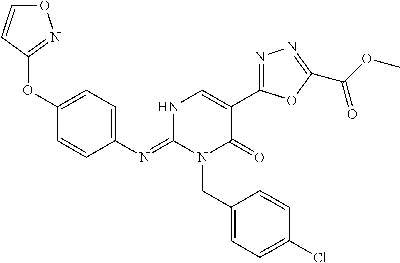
C1(OC2=CC=C(N=C3N(CC4=CC=C(Cl)C=C4)C(=O)C(C4=NN=C(C(=O)OC)O4)=CN3)C=C2)=NOC=C1
